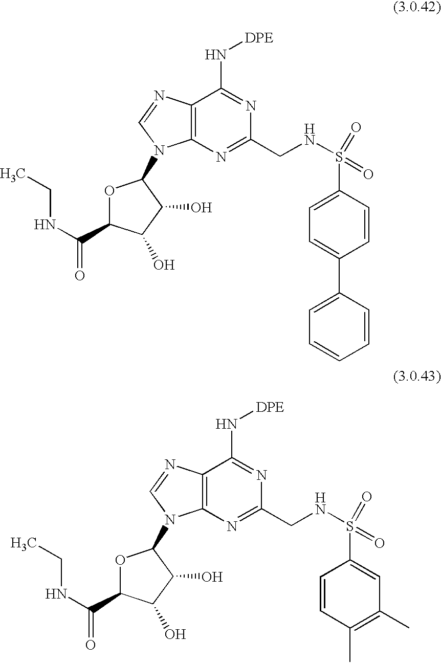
C12=C(N=C(CNS(C3=CC=C(C4=CC=CC=C4)C=C3)(=O)=O)N=C1N[DPE])N(C1OC(C(NCC)=O)C(O)C1O)C=N2.C12=C(N=C(CNS(C3=CC(C)=C(C)C=C3)(=O)=O)N=C1N[DPE])N(C1OC(C(NCC)=O)C(O)C1O)C=N2
